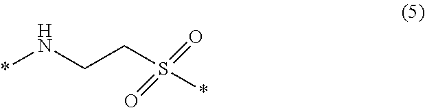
S(CCN*)(*)(=O)=O
